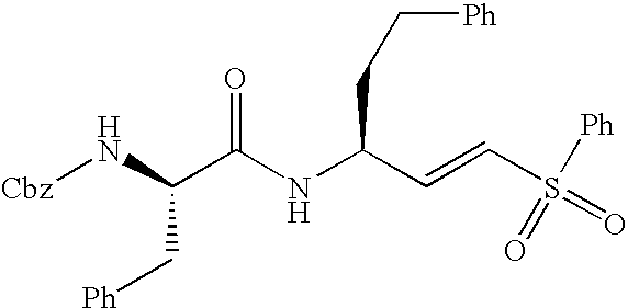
[Cbz]NC(C(NC(C=CS(=O)([Ph])=O)CC[Ph])=O)C[Ph]
